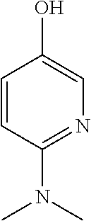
OC1=CN=C(N(C)C)C=C1
